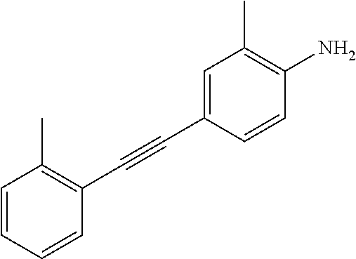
C1=CC(C)=C(C#CC2=CC(C)=C(N)C=C2)C=C1
